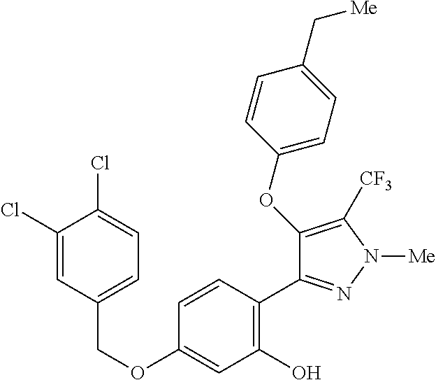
C(OC1=CC(O)=C(C2=NN([Me])C([CF3])=C2OC2=CC=C(C[Me])C=C2)C=C1)C1=CC=C(Cl)C(Cl)=C1
